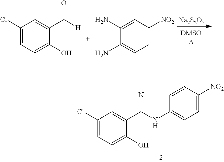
C1(Cl)=CC=C(O)C(C([H])=O)=C1.C1(N)=CC([NO2])=CC=C1N.[Na2S2O5].C1(Cl)=CC=C(O)C(C2=NC3=CC([NO2])=CC=C3N2)=C1
